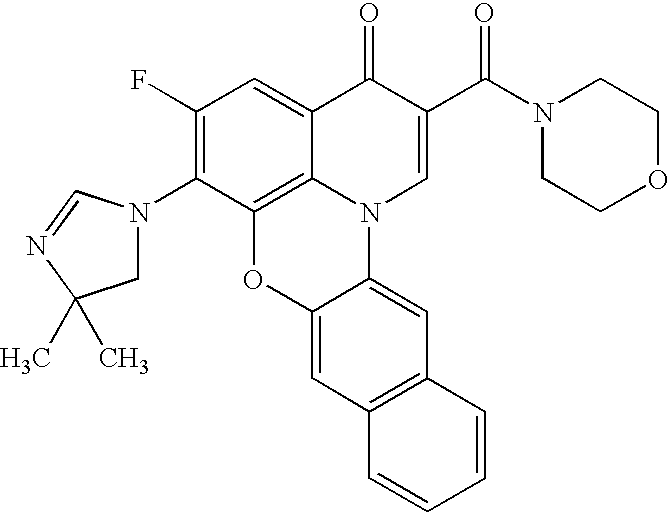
C12=C3C(=CC(F)=C1N1CC(C)(C)N=C1)C(=O)C(C(N1CCOCC1)=O)=CN3C1=CC3=C(C=C1O2)C=CC=C3
